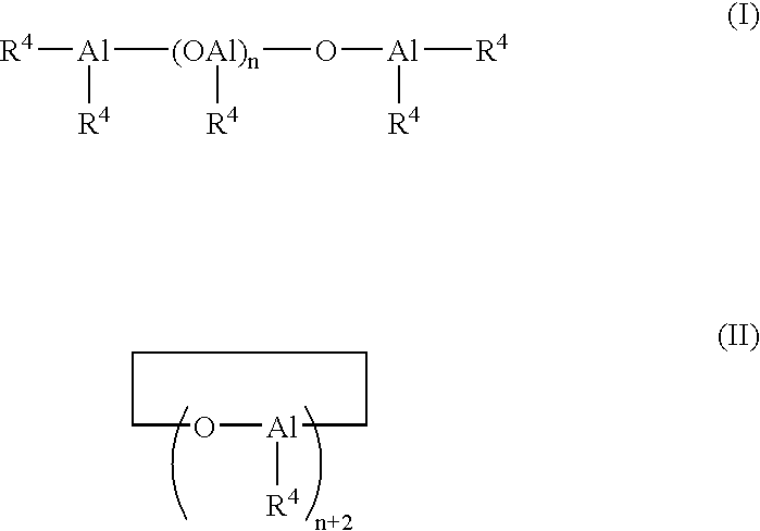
C1O[Al]([R4])CCC1.[R4][Al]([R4])[(OAl)n]([R4])O[Al]([R4])[R4]
